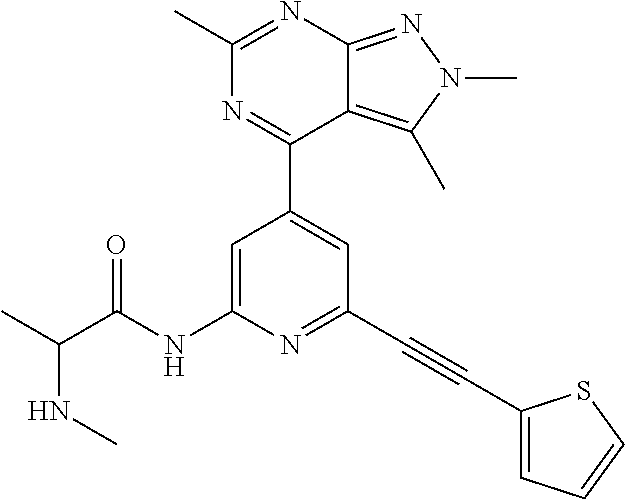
N(C)C(C)C(NC1=CC(C2=NC(C)=NC3=NN(C)C(C)=C23)=CC(C#CC2=CC=CS2)=N1)=O
